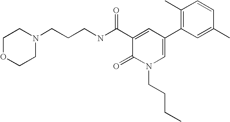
C(CNC(C1=CC(C2=C(C)C=CC(C)=C2)=CN(CCCC)C1=O)=O)CN1CCOCC1
